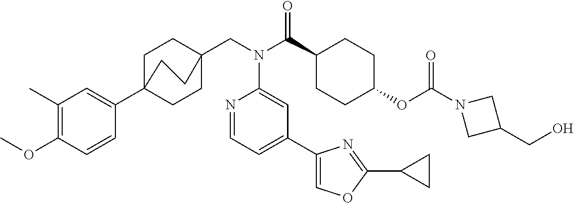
C1(C)=C(OC)C=CC(C23CCC(CN(C(C4CCC(OC(N5CC(CO)C5)=O)CC4)=O)C4=CC(C5=COC(C6CC6)=N5)=CC=N4)(CC2)CC3)=C1
